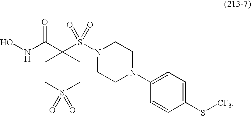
ONC(C1(S(N2CCN(C3=CC=C(S[CF3])C=C3)CC2)(=O)=O)CCS(=O)(=O)CC1)=O
